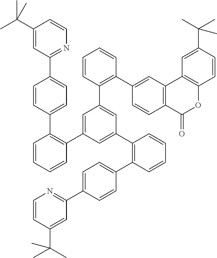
C1(C(C)(C)C)=CC(C2=CC=C(C3=C(C4=CC(C5=C(C6=CC7=C(C=C6)C(=O)OC6=C7C=C(C(C)(C)C)C=C6)C=CC=C5)=CC(C5=C(C6=CC=C(C7=NC=CC(C(C)(C)C)=C7)C=C6)C=CC=C5)=C4)C=CC=C3)C=C2)=NC=C1
